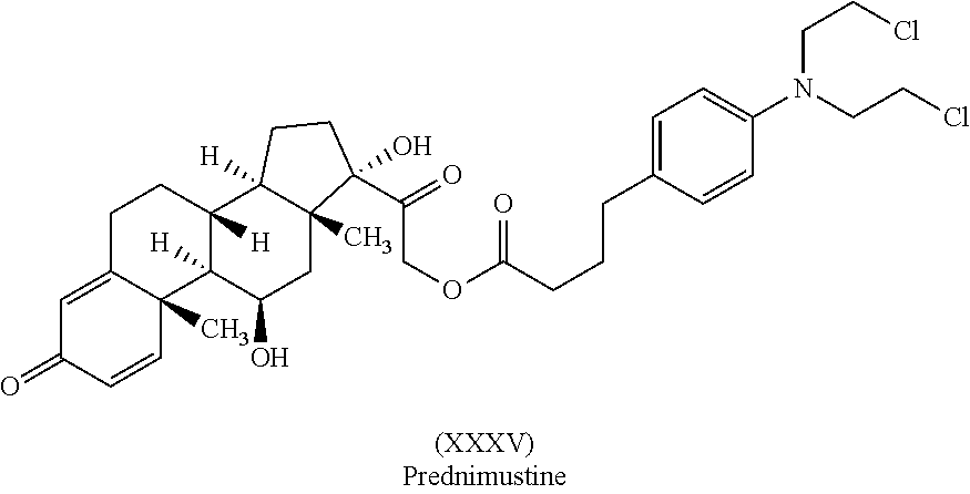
C1=C2C(C)(C=CC1=O)C1([H])C([H])(CC2)C2([H])CCC(O)(C(=O)COC(CCCC3=CC=C(N(CCCl)CCCl)C=C3)=O)C2(C)CC1O
